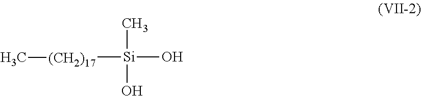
C[Si](O)(O)[(CH2)17]C
